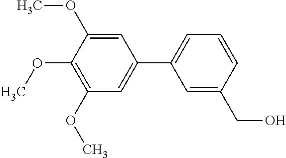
C1(OC)=C(OC)C(OC)=CC(C2=CC=CC(CO)=C2)=C1
